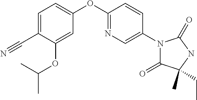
C1=C(C#N)C(OC(C)C)=CC(OC2=NC=C(N3C(=O)C(C)(CC)NC3=O)C=C2)=C1
